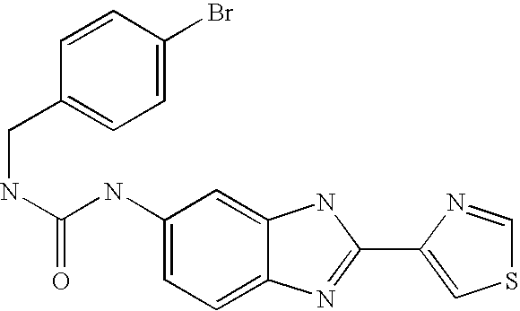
C1=C2C(=CC=C1NC(=O)NCC1=CC=C(Br)C=C1)N=C(C1=CSC=N1)N2
